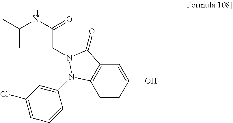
C1=CC(O)=CC2=C1N(C1=CC(Cl)=CC=C1)N(CC(NC(C)C)=O)C2=O
